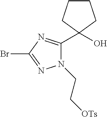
N1(CC[OTs])C(C2(O)CCCC2)=NC(Br)=N1
